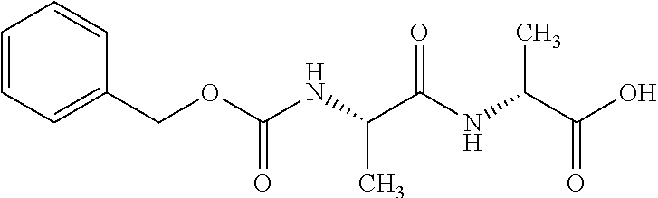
C1(COC(NC(C(NC(C(O)=O)C)=O)C)=O)=CC=CC=C1
